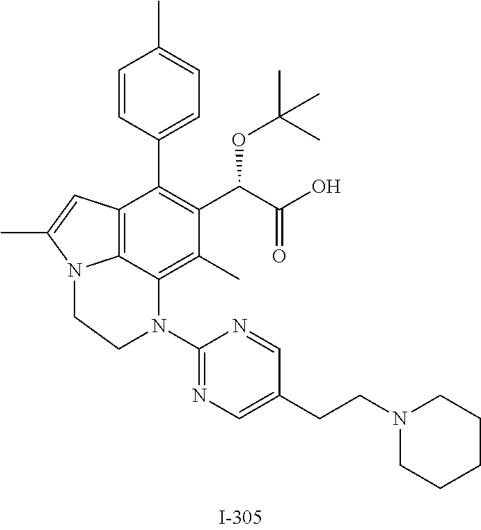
C12=C3C(=C(C)C(C(C(O)=O)OC(C)(C)C)=C1C1=CC=C(C)C=C1)N(C1=NC=C(CCN4CCCCC4)C=N1)CCN3C(C)=C2
